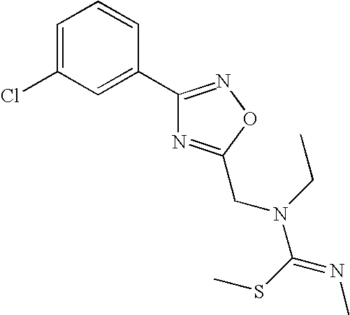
C1=C(Cl)C=C(C2=NOC(CN(C(=NC)SC)CC)=N2)C=C1
